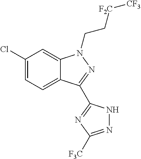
C1(Cl)=CC=C2C(=C1)N(CC[F2C][CF3])N=C2C1=NC([F3C])=NN1
